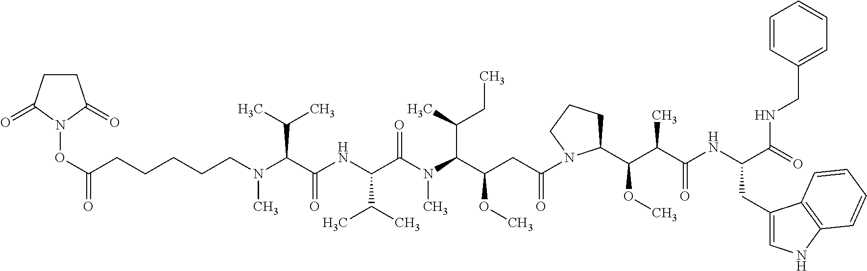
O(N1C(=O)CCC1=O)C(CCCCCN(C(C(NC(C(N(C(C(CC(=O)N1C(C(C(C(NC(C(=O)NCC2=CC=CC=C2)CC2=CNC3=C2C=CC=C3)=O)C)OC)CCC1)OC)C(C)CC)C)=O)C(C)C)=O)C(C)C)C)=O
